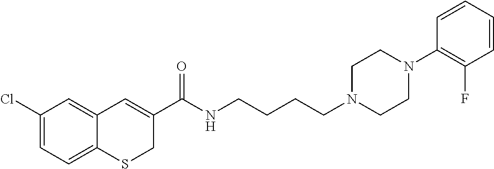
C1(Cl)=CC=C2C(=C1)C=C(C(NCCCCN1CCN(C3=C(F)C=CC=C3)CC1)=O)CS2
